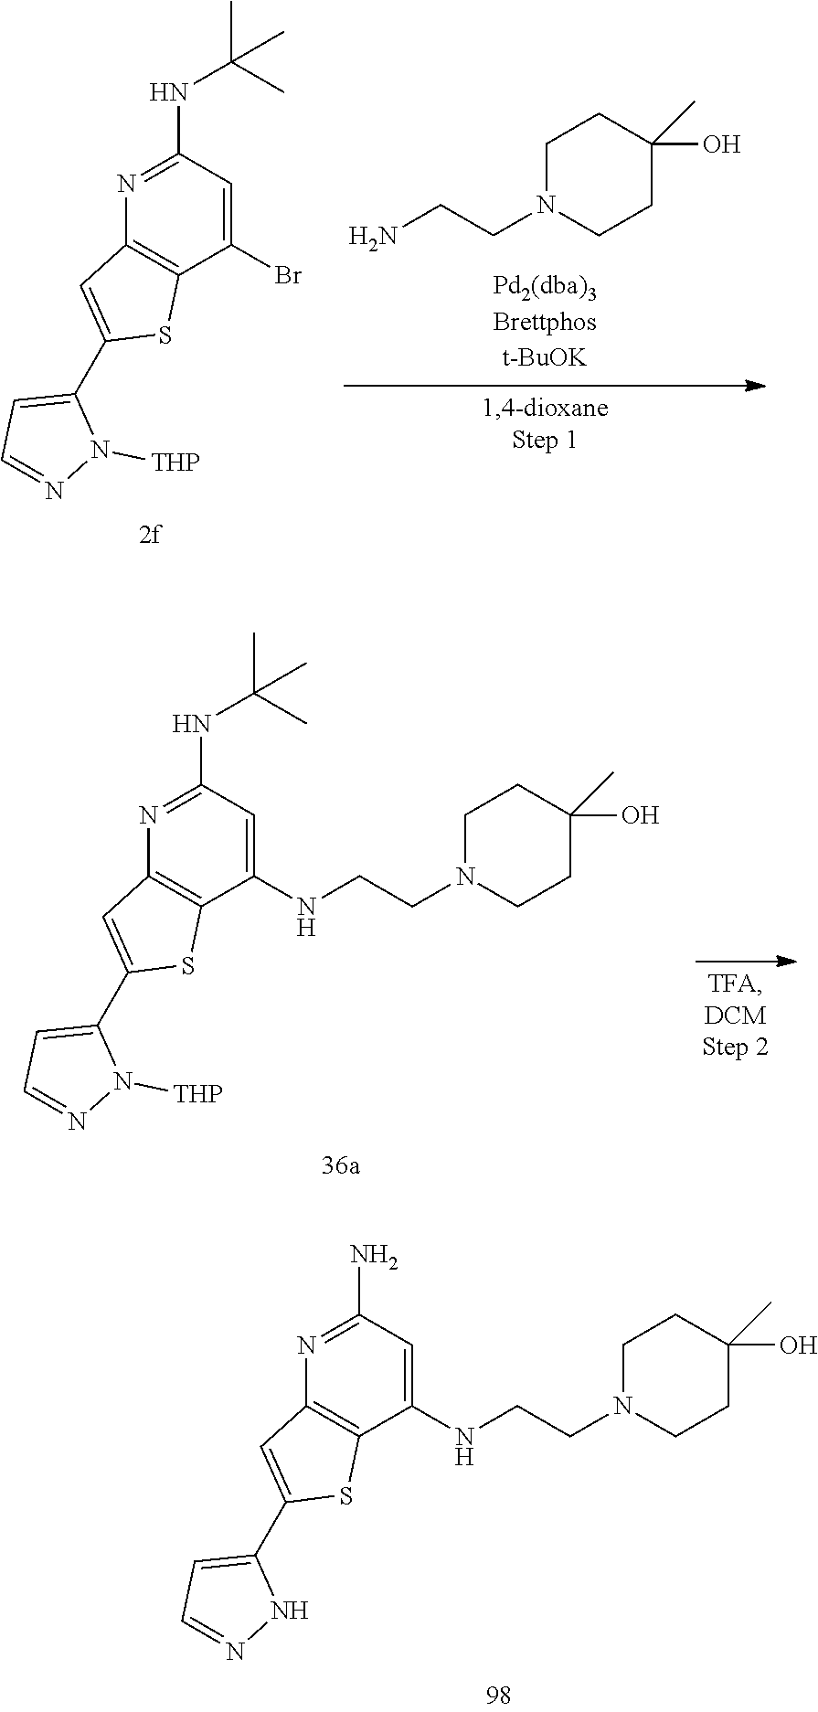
C1(NCCN2CCC(O)(C)CC2)=CC(N)=NC2=C1SC(C1=CC=NN1)=C2.C1(Br)=CC(NC(C)(C)C)=NC2=C1SC(C1=CC=NN1[THP])=C2.NCCN1CCC(O)(C)CC1.C1(NCCN2CCC(O)(C)CC2)=CC(NC(C)(C)C)=NC2=C1SC(C1=CC=NN1[THP])=C2
